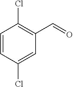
C1=CC(Cl)=CC(C=O)=C1Cl
